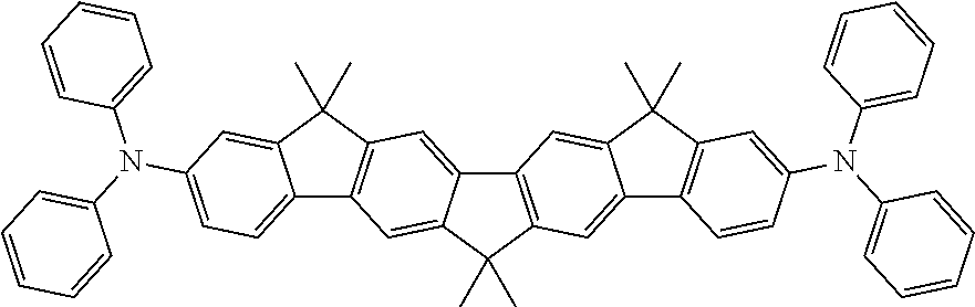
C12=C(C(C)(C)C3=CC4=C(C=C13)C(C)(C)C1=CC(N(C3=CC=CC=C3)C3=CC=CC=C3)=CC=C41)C=C1C(=C2)C(C)(C)C2=C1C=CC(N(C1=CC=CC=C1)C1=CC=CC=C1)=C2
